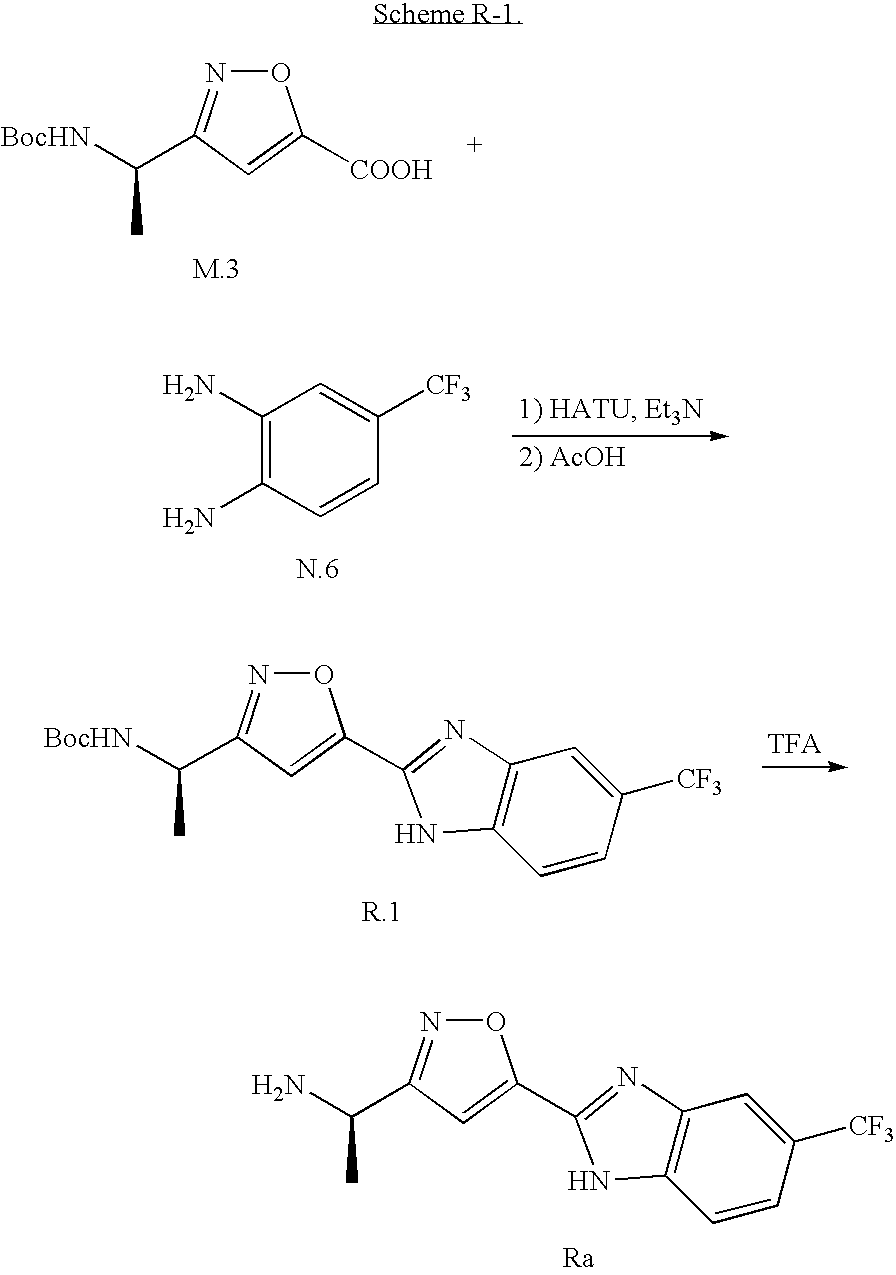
C1(N)=C(N)C=CC([CF3])=C1.O1N=C(C([BocHN])C)C=C1C1=NC2=C(C=CC([CF3])=C2)N1.O1N=C(C([BocHN])C)C=C1[COOH].O1N=C(C(N)C)C=C1C1=NC2=C(C=CC([CF3])=C2)N1.[Ra]
